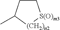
C1CC(C)[(CH2)n2][S(O)m3]1
